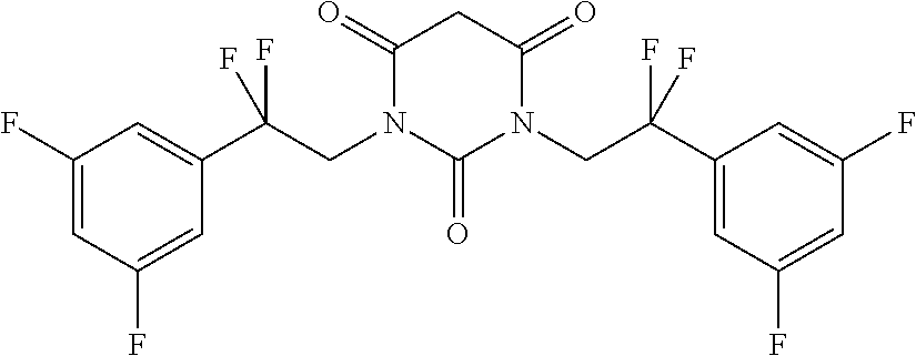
C1(F)=CC(F)=CC(C(CN2C(=O)N(CC(C3=CC(F)=CC(F)=C3)(F)F)C(=O)CC2=O)(F)F)=C1
